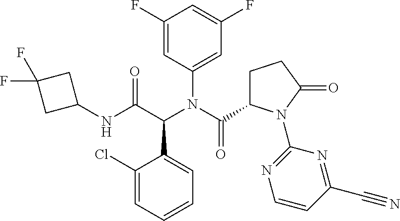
C1(C(C(=O)NC2CC(F)(F)C2)N(C(C2CCC(=O)N2C2=NC=CC(C#N)=N2)=O)C2=CC(F)=CC(F)=C2)=CC=CC=C1Cl
